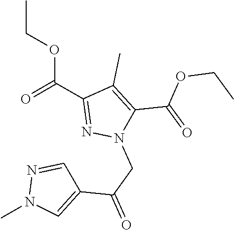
N1=C(C(OCC)=O)C(C)=C(C(OCC)=O)N1CC(=O)C1=CN(C)N=C1
